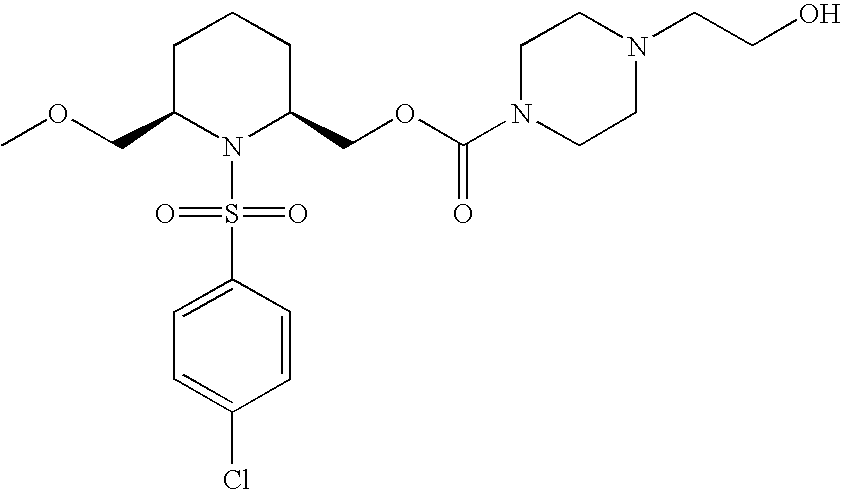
C1C(COC)N(S(C2=CC=C(Cl)C=C2)(=O)=O)C(COC(N2CCN(CCO)CC2)=O)CC1
